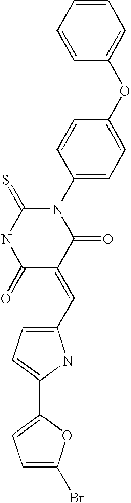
C1=CC(OC2=CC=C(N3C(=S)NC(=O)C(=CC4=CC=C(C5=CC=C(Br)O5)N4)C3=O)C=C2)=CC=C1
